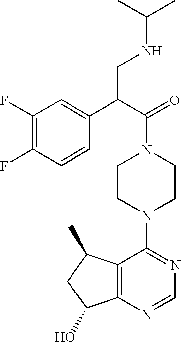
C12=C(N=CN=C1N1CCN(C(=O)C(CNC(C)C)C3=CC(F)=C(F)C=C3)CC1)C(O)CC2C
